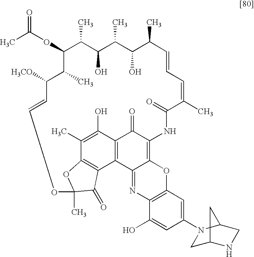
C1(OC(C)=O)C(C)C([H3CO])C=COC2(C)OC3=C(C4=C(C(=O)C(=C5C4=NC4=C(O5)C=C(N5CC6NCC5C6)C=C4O)NC(=O)C(C)=CC=CC(C)C(O)C(C)C(O)C1C)C(O)=C3C)C2=O
